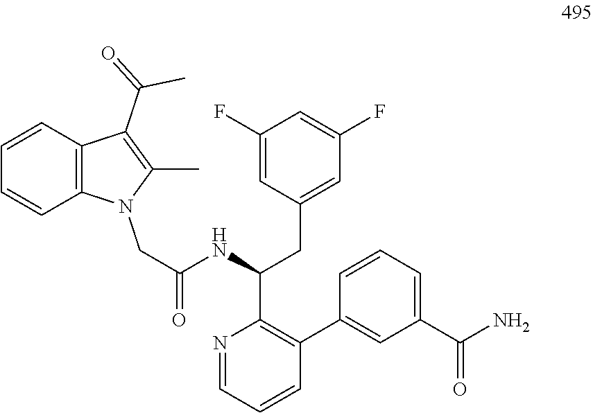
N1=CC=CC(C2=CC(C(N)=O)=CC=C2)=C1C(CC1=CC(F)=CC(F)=C1)NC(=O)CN1C2=C(C=CC=C2)C(C(=O)C)=C1C
